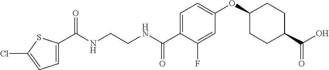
C(NCCNC(C1=CC=C(OC2CCC(C(O)=O)CC2)C=C1F)=O)(=O)C1=CC=C(Cl)S1
